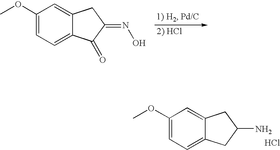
C1(OC)=CC=C2C(=C1)CC(=NO)C2=O.C1(OC)=CC=C2C(=C1)CC(N)C2.Cl
